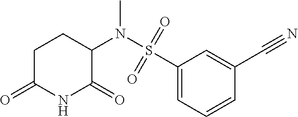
C1C(=O)NC(=O)C(N(S(C2=CC=CC(C#N)=C2)(=O)=O)C)C1
